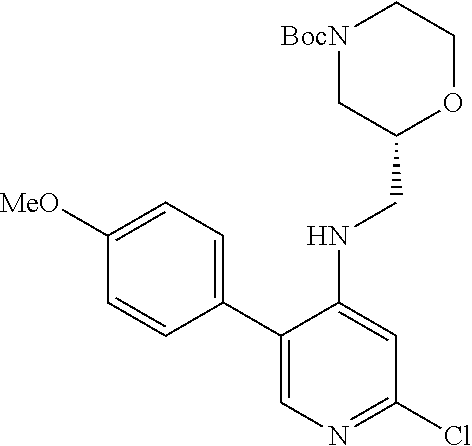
C1(C2=CN=C(Cl)C=C2NCC2OCC[BocN]C2)=CC=C([MeO])C=C1
